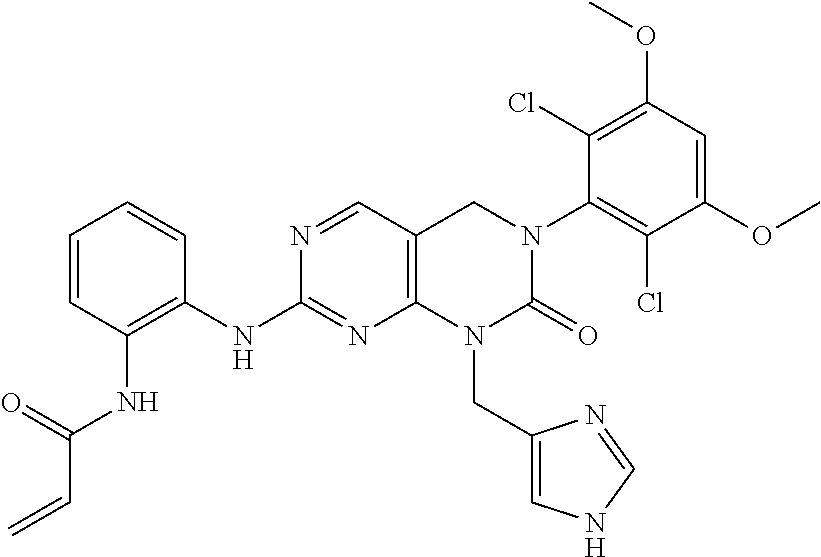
C1=CC(NC(C=C)=O)=C(NC2=NC3=C(C=N2)CN(C2=C(Cl)C(OC)=CC(OC)=C2Cl)C(=O)N3CC2=CNC=N2)C=C1
